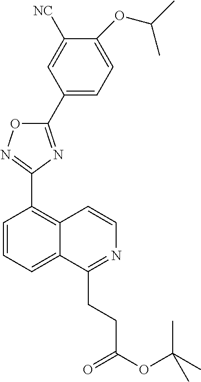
C1=CC=C2C(=C1C1=NOC(C3=CC=C(OC(C)C)C([NC])=C3)=N1)C=CN=C2CCC(=O)OC(C)(C)C
